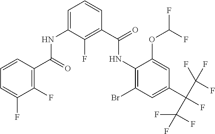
C1=C(NC(C2=C(F)C(F)=CC=C2)=O)C(F)=C(C(=O)NC2=C(Br)C=C(C(F)(C(F)(F)F)C(F)(F)F)C=C2OC(F)F)C=C1
